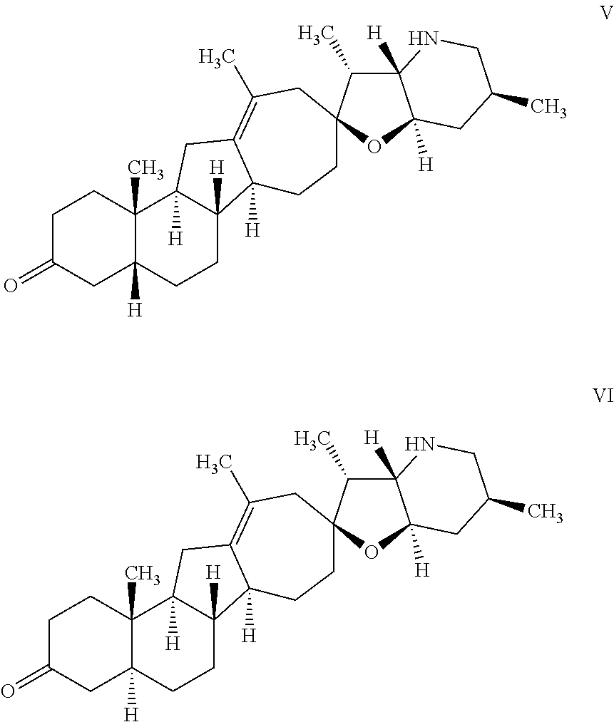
C1C(=O)CC2([H])C(C)(C1)C1([H])C([H])(CC2)C2([H])C(=C(C)CC3(CC2)C(C)C2([H])C([H])(O3)CC(C)CN2)C1.C1C(=O)CC2([H])C(C)(C1)C1([H])C([H])(CC2)C2([H])C(=C(C)CC3(CC2)C(C)C2([H])C([H])(O3)CC(C)CN2)C1
